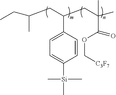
C1(C(CC(C)CC)CC(C)(C)C(OC[C3F7])=O)=CC=C([Si](C)(C)C)C=C1
